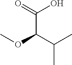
O(C(C(C)C)C(=O)O)C
